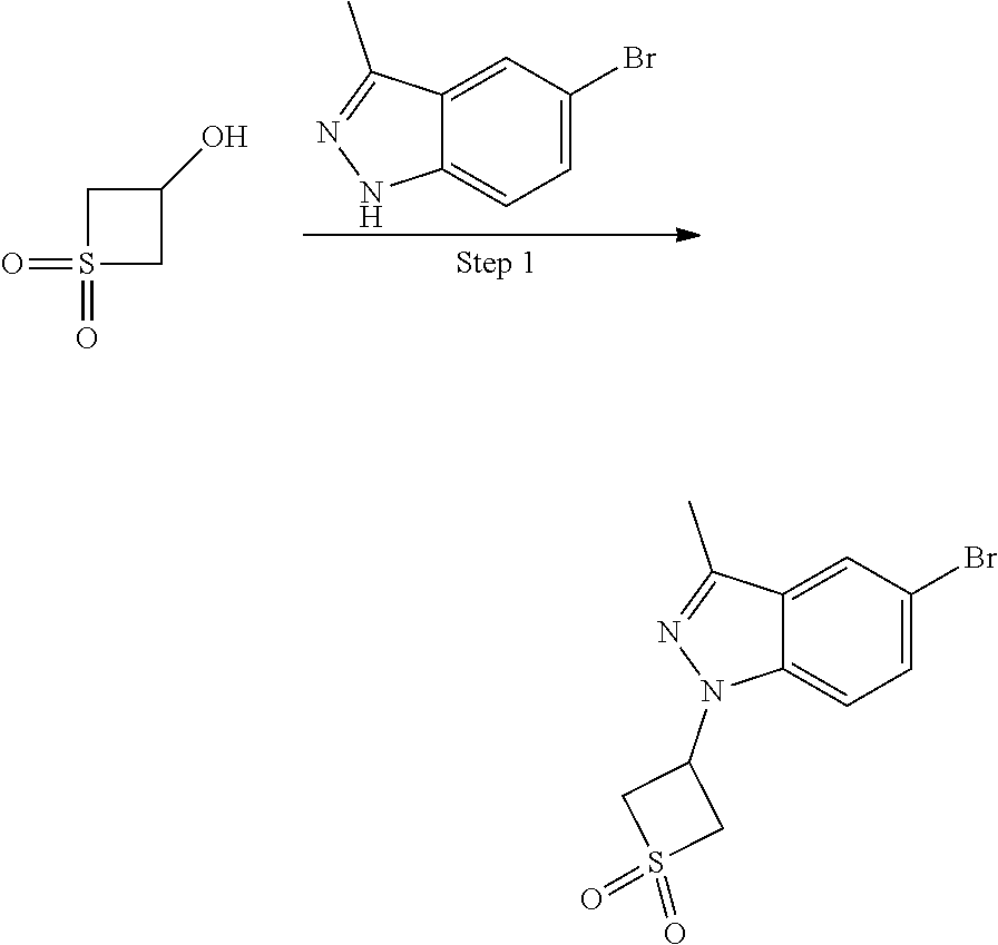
C12=CC(Br)=CC=C1N(C1CS(=O)(=O)C1)N=C2C.C12=CC(Br)=CC=C1NN=C2C.C1S(=O)(=O)CC1O
